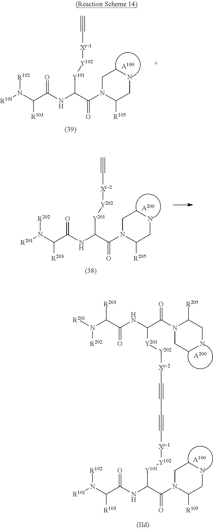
C(C(NC(C(=O)N1CCNCC1[R105])[Y101][Y102][Xc-1]C#C)=O)([R103])N([R101])[R102].[A100].C(C(NC(C(=O)N1CCNCC1[R205])[Y201][Y202][Xc-2]C#C)=O)([R203])N([R201])[R202].[A200].[A200].[A100].[R101]N(C(C(NC(C(=O)N1CCNCC1[R105])[Y101][Y102][Xc-1]C#CC#C[Xc-2][Y202][Y201]C(NC(=O)C(N([R201])[R202])[R203])C(N1CCNCC1[R205])=O)=O)[R103])[R102]
